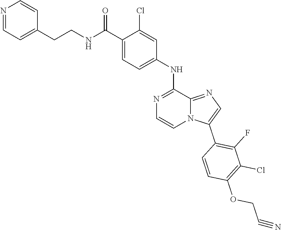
C12=NC=C(C3=C(F)C(Cl)=C(OCC#N)C=C3)N1C=CN=C2NC1=CC=C(C(NCCC2=CC=NC=C2)=O)C(Cl)=C1
